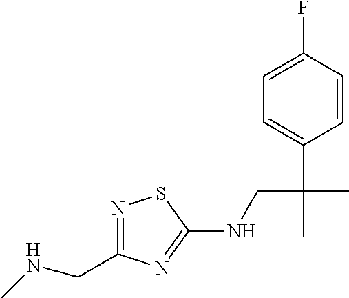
N1=C(CNC)N=C(NCC(C)(C2=CC=C(F)C=C2)C)S1
